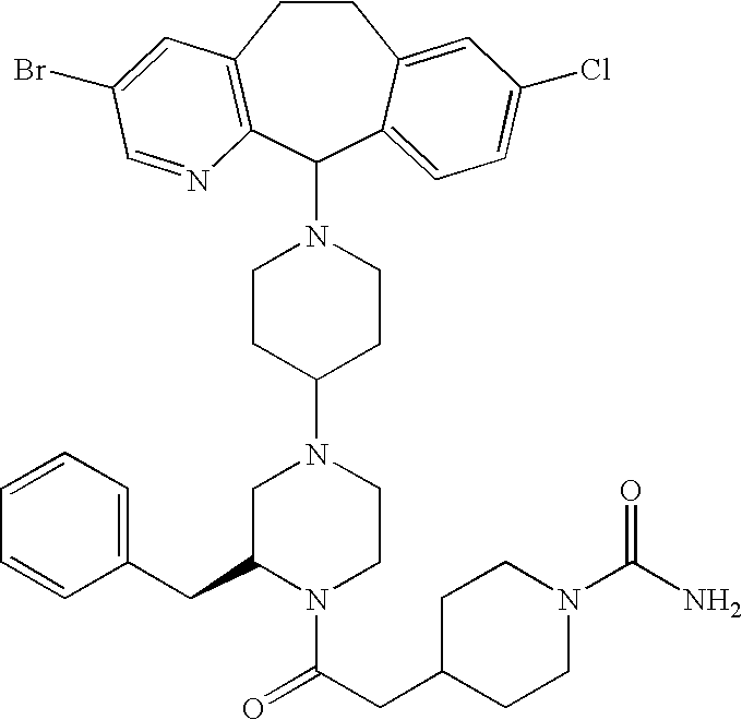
C1CC2=C(C(N3CCC(N4CC(CC5=CC=CC=C5)N(C(CC5CCN(C(N)=O)CC5)=O)CC4)CC3)C3=CC=C(Cl)C=C13)N=CC(Br)=C2
